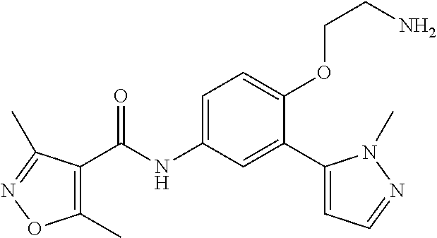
C1(C)=C(C(=O)NC2=CC=C(OCCN)C(C3=CC=NN3C)=C2)C(C)=NO1
